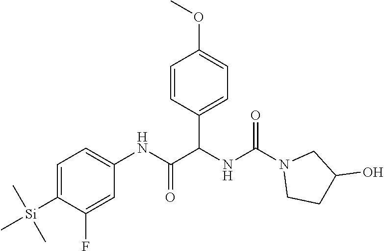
C1=C([Si](C)(C)C)C(F)=CC(NC(C(NC(N2CCC(O)C2)=O)C2=CC=C(OC)C=C2)=O)=C1
